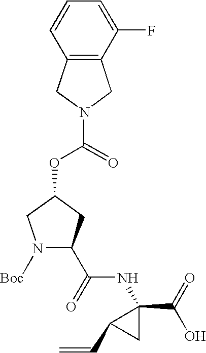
N1([Boc])C(C(NC2(C(=O)O)C(C=C)C2)=O)CC(OC(N2CC3=C(C2)C=CC=C3F)=O)C1
